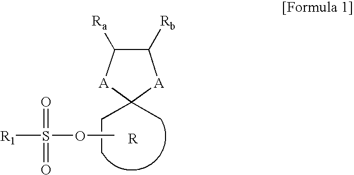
C1([Rb])C([Ra])[A]C(CC)(C)[A]1.O(S([R1])(=O)=O)C
